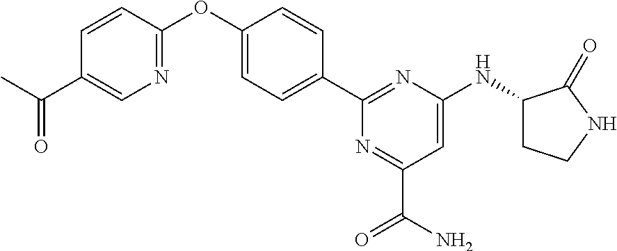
C1(C2=CC=C(OC3=NC=C(C(C)=O)C=C3)C=C2)=NC(NC2CCNC2=O)=CC(C(N)=O)=N1
